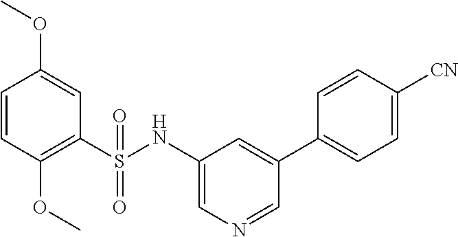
C1=CC(OC)=C(S(NC2=CN=CC(C3=CC=C([CN])C=C3)=C2)(=O)=O)C=C1OC
